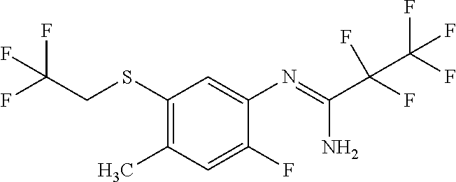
C1(SCC(F)(F)F)=C(C)C=C(F)C(N=C(N)C(F)(C(F)(F)F)F)=C1
